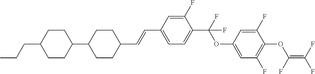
C1(C=CC2CCC(C3CCC(CCC)CC3)CC2)=CC=C(C(F)(OC2=CC(F)=C(OC(=C(F)F)F)C(F)=C2)F)C(F)=C1
